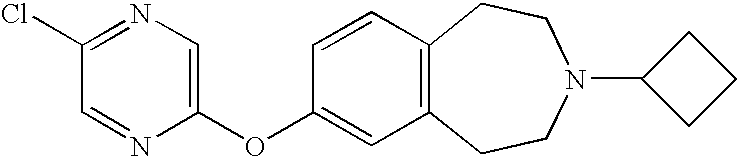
C1(OC2=CN=C(Cl)C=N2)=CC2=C(C=C1)CCN(C1CCC1)CC2
